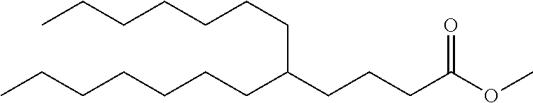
CCCCCCCC(CCCC(OC)=O)CCCCCCC
